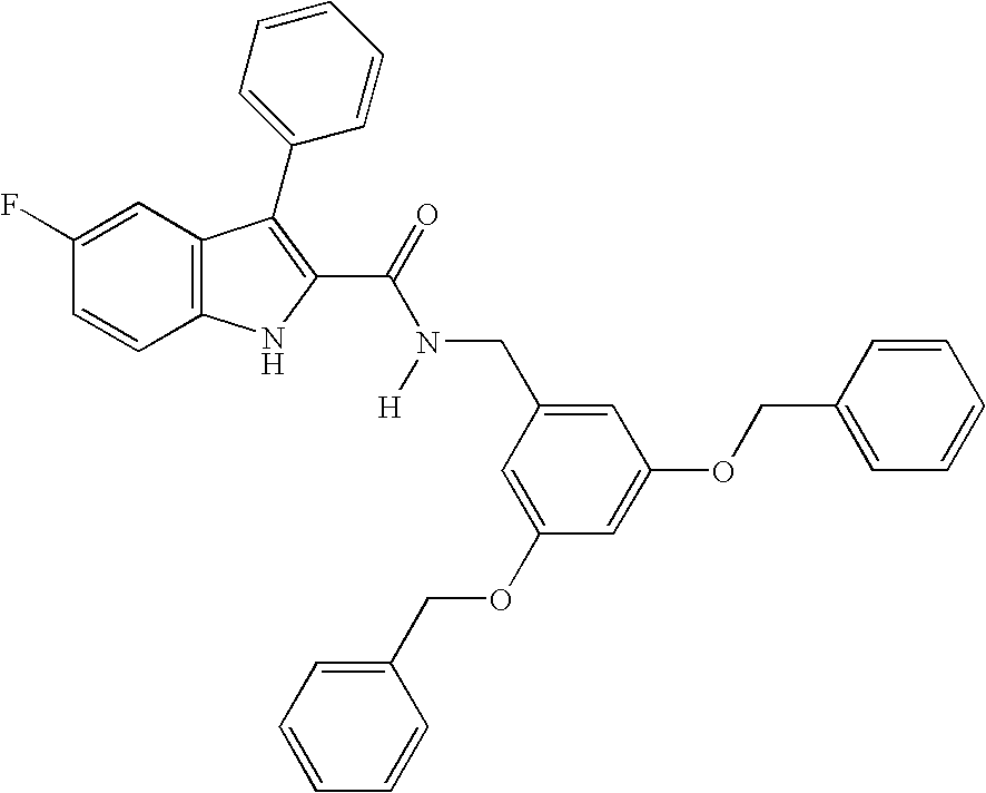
C1(F)=CC2=C(C=C1)NC(C(=O)N([H])CC1=CC(OCC3=CC=CC=C3)=CC(OCC3=CC=CC=C3)=C1)=C2C1=CC=CC=C1
